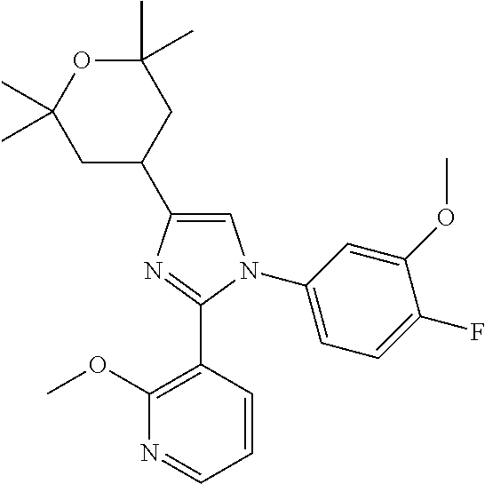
C1=C(C2CC(C)(C)OC(C)(C)C2)N=C(C2=C(OC)N=CC=C2)N1C1=CC=C(F)C(OC)=C1
